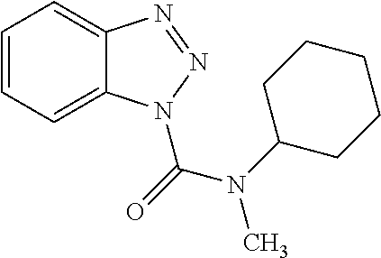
C1=CC=C2C(=C1)N=NN2C(N(C)C1CCCCC1)=O
